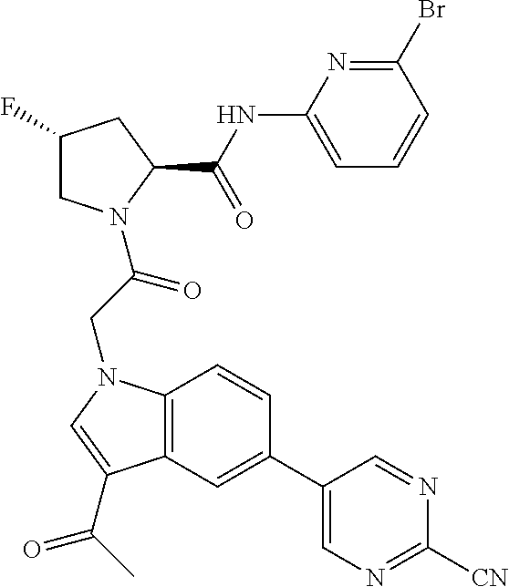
C12=C(C=C(C3=CN=C([CN])N=C3)C=C1)C(C(C)=O)=CN2CC(N1CC(F)CC1C(NC1=CC=CC(Br)=N1)=O)=O
